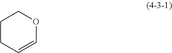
C1CC=COC1
